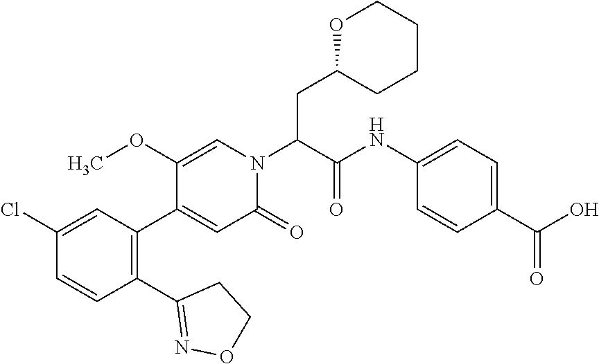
C1(OC)=CN(C(C(=O)NC2=CC=C(C(O)=O)C=C2)CC2CCCCO2)C(=O)C=C1C1=C(C2=NOCC2)C=CC(Cl)=C1
